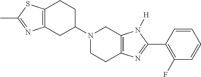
C12=C(CC(N3CCC4=C(C3)N([H])C(C3=C(F)C=CC=C3)=N4)CC1)N=C(C)S2
